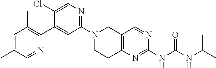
N1(C2=NC=C(Cl)C(C3=C(C)C=C(C)C=N3)=C2)CCC2=C(C1)C=NC(NC(NC(C)C)=O)=N2
